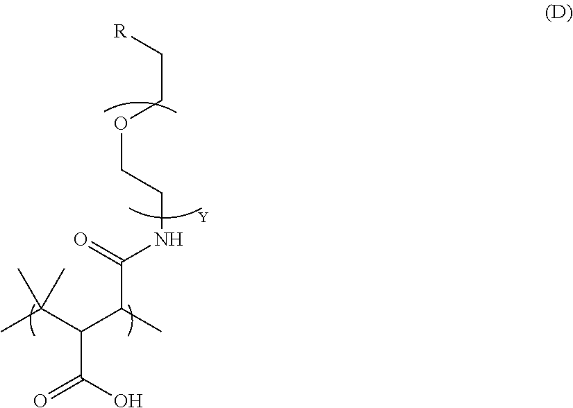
CC(C(C(C)C(=O)NCCOCC[R])C(=O)O)(C)C
